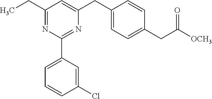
C1(CC)=NC(C2=CC=CC(Cl)=C2)=NC(CC2=CC=C(CC([OCH3])=O)C=C2)=C1
